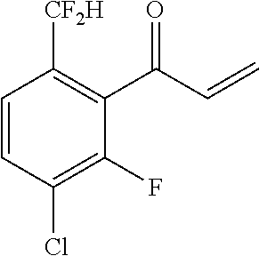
C1=CC(Cl)=C(F)C(C(C=C)=O)=C1[CF2H]
